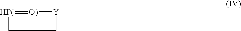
[O)]1=[HP(]CC[Y]1
